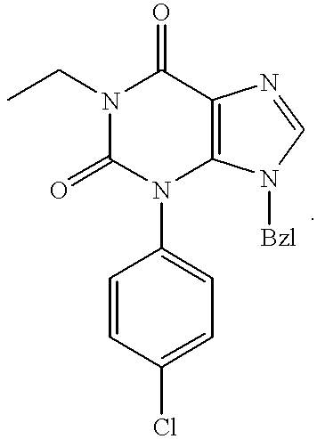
CCN1C(=O)N(C2=CC=C(Cl)C=C2)C2=C(C1=O)N=CN2[Bzl]
